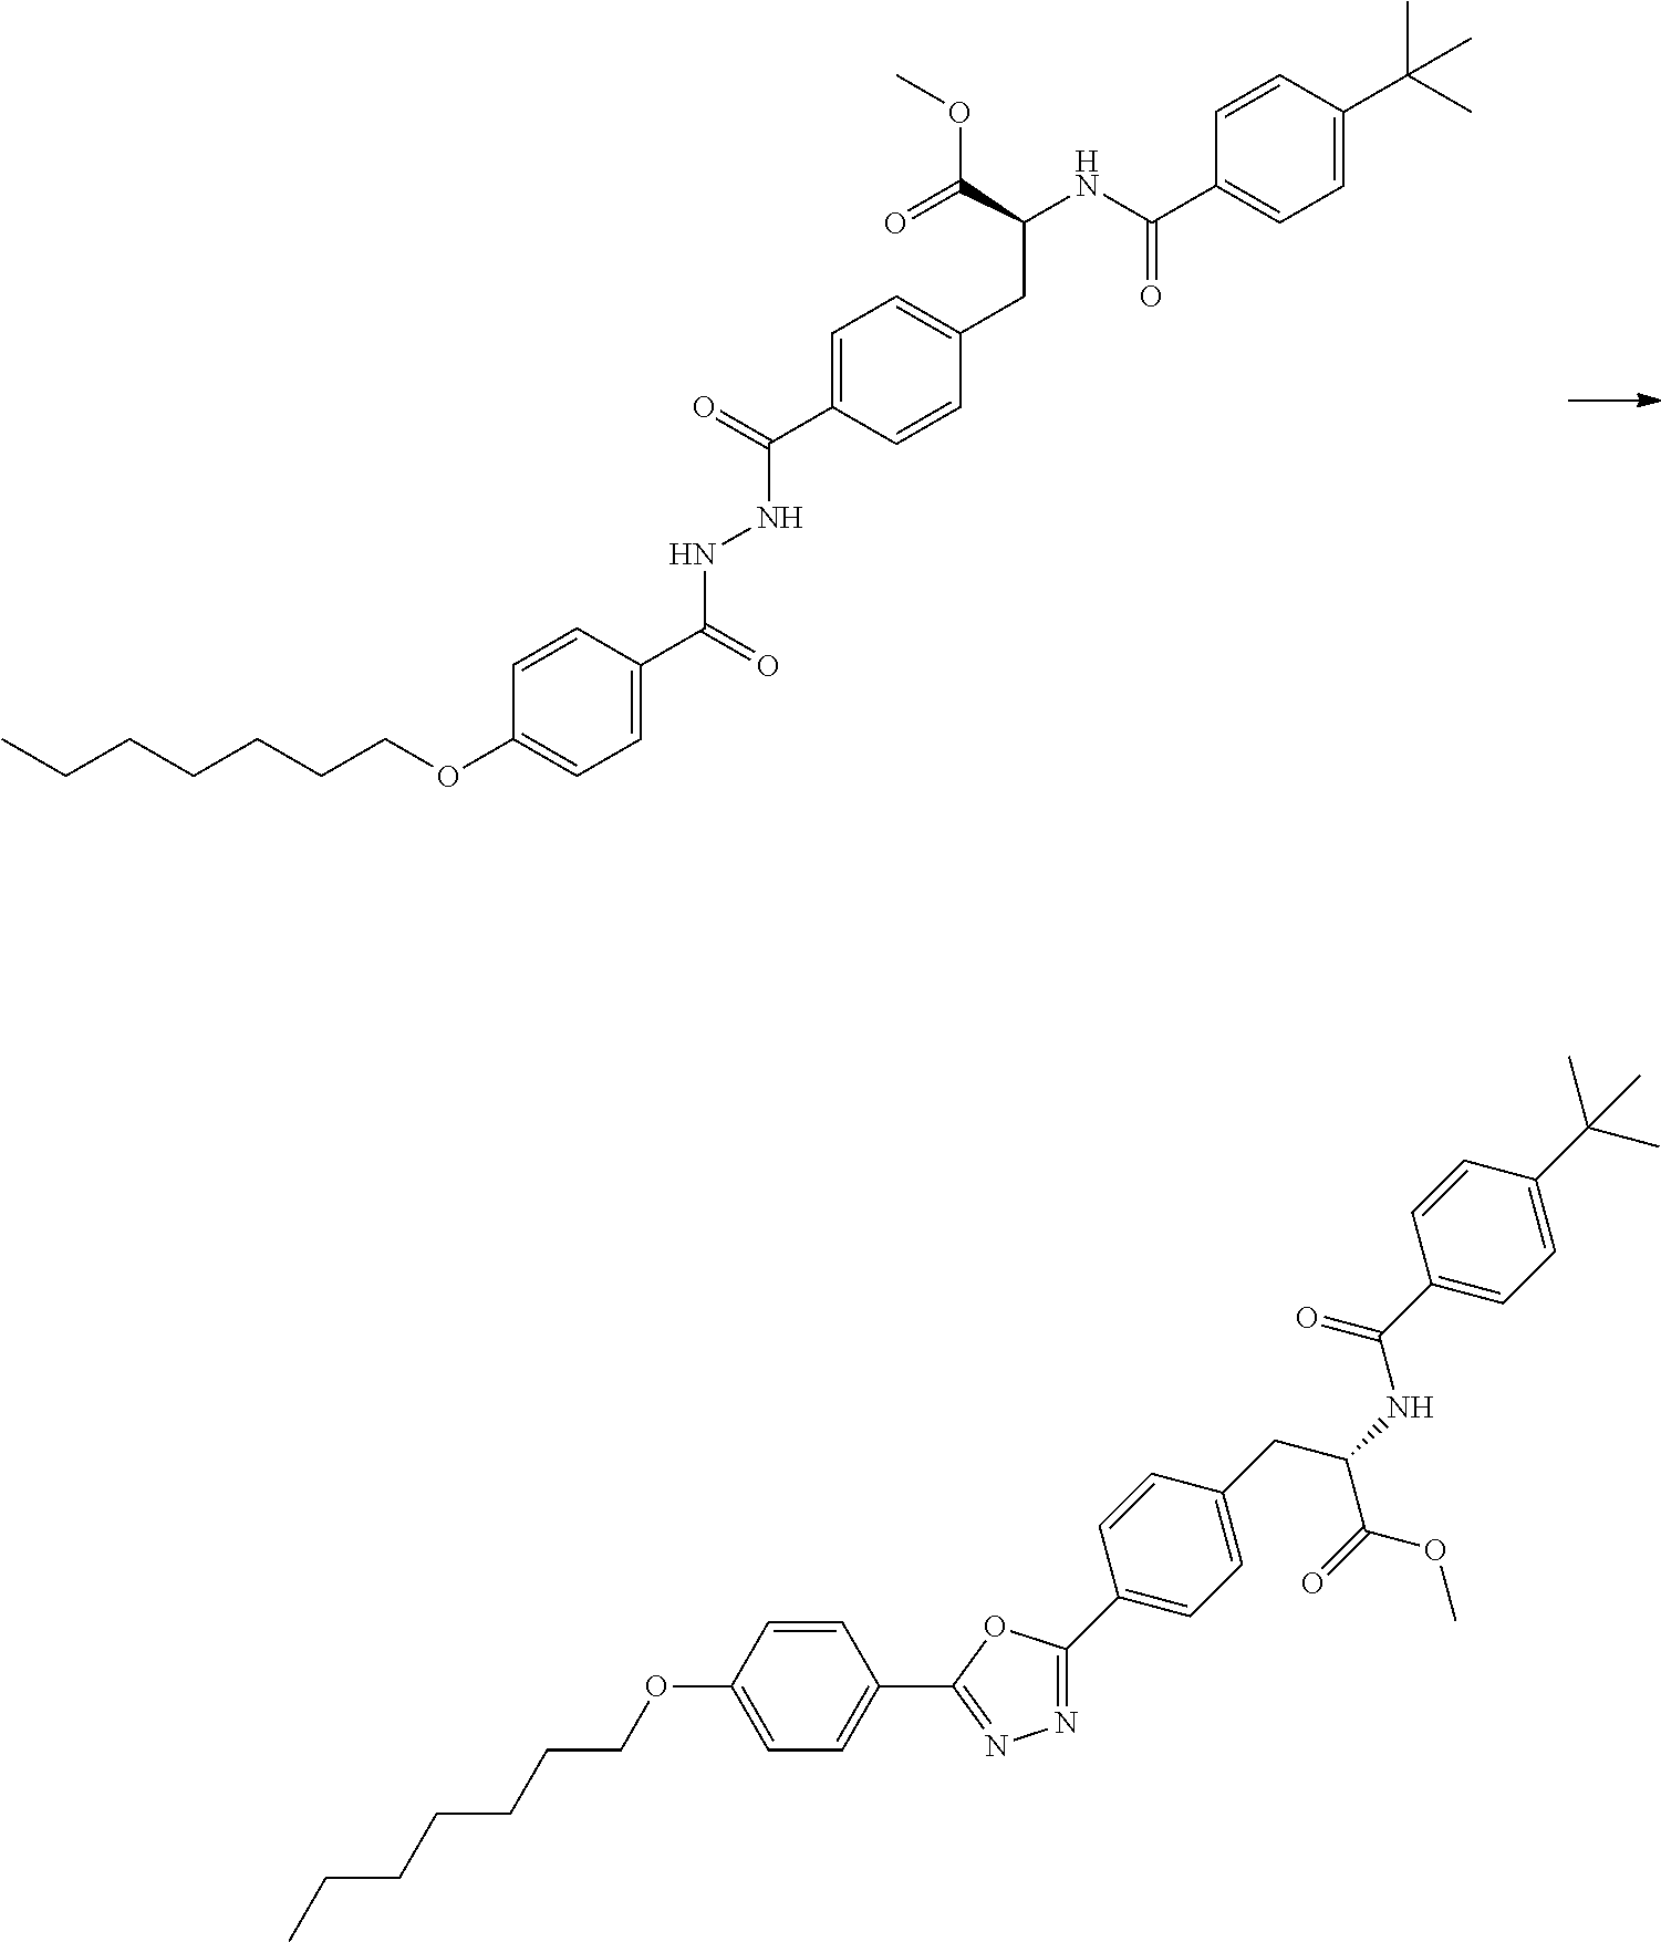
C1=C(C(=O)NNC(C2=CC=C(OCCCCCCC)C=C2)=O)C=CC(CC(NC(C2=CC=C(C(C)(C)C)C=C2)=O)C(=O)OC)=C1.C1(OCCCCCCC)=CC=C(C2=NN=C(C3=CC=C(CC(NC(C4=CC=C(C(C)(C)C)C=C4)=O)C(=O)OC)C=C3)O2)C=C1
